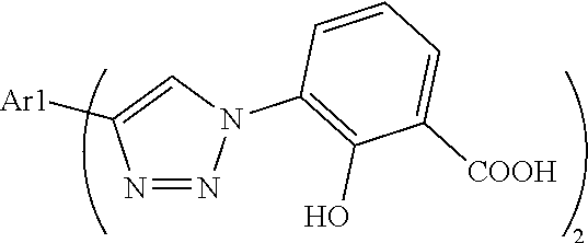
N1=NN(C2=C(O)C([COOH])=CC=C2)C=C1[Ar1]
